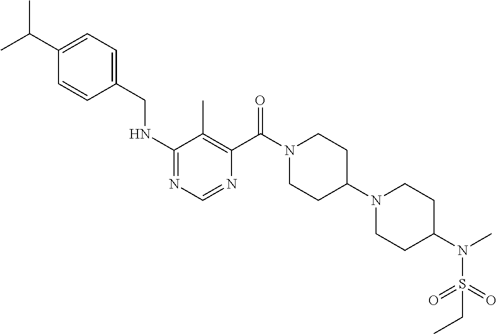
N(C1=NC=NC(C(N2CCC(N3CCC(N(C)S(=O)(=O)CC)CC3)CC2)=O)=C1C)CC1=CC=C(C(C)C)C=C1
